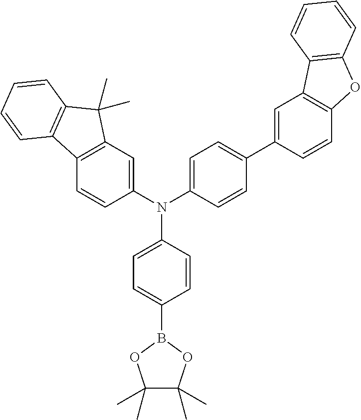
C1(C)(C)C(C)(C)OB(C2=CC=C(N(C3=CC4=C(C=C3)C3=C(C4(C)C)C=CC=C3)C3=CC=C(C4=CC5=C(C=C4)OC4=C5C=CC=C4)C=C3)C=C2)O1
